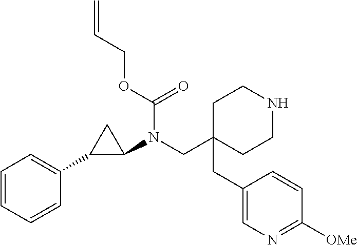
C1C(CC2=CN=C([OMe])C=C2)(CN(C2CC2C2=CC=CC=C2)C(OCC=C)=O)CCNC1
